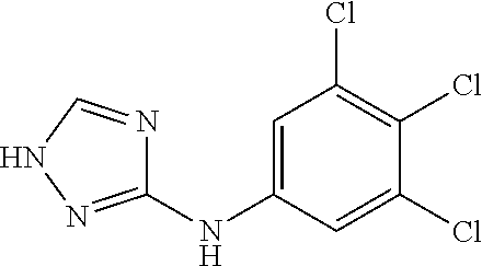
C1(NC2=CC(Cl)=C(Cl)C(Cl)=C2)=NNC=N1
